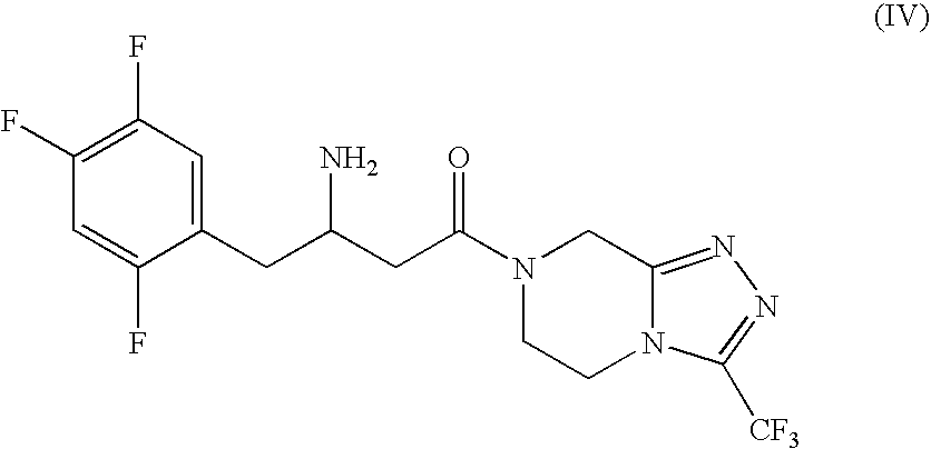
C1(F)=C(F)C=C(CC(N)CC(=O)N2CC3=NN=C([CF3])N3CC2)C(F)=C1
